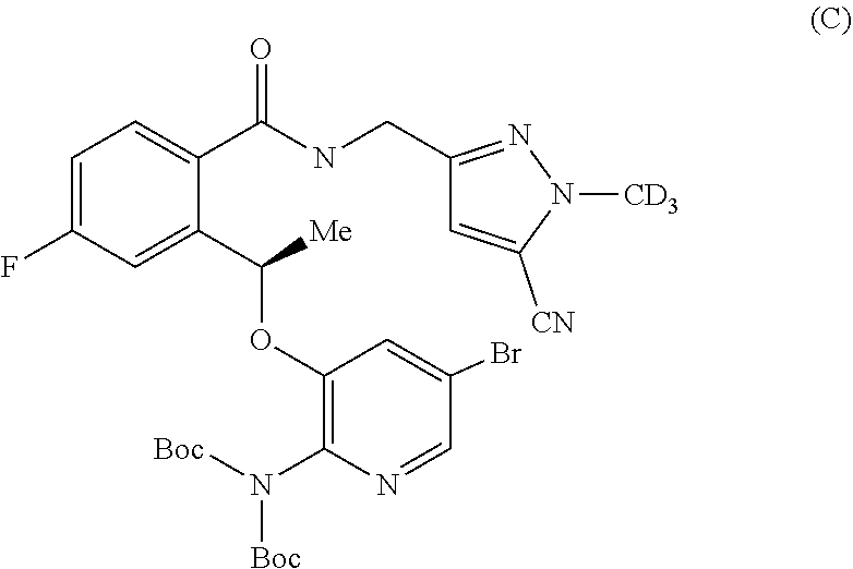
C1=C(F)C=C(C([Me])OC2=C(N([Boc])[Boc])N=CC(Br)=C2)C(C(NCC2=NN([CD3])C([CN])=C2)=O)=C1
